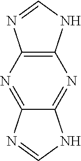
C12=C(NC=N1)N=C1C(=N2)N=CN1
